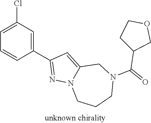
C1=C(Cl)C=C(C2=NN3C(=C2)CN(C(=O)C2COCC2)CCC3)C=C1
